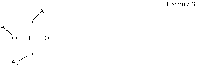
O(P(O[A2])(=O)O[A3])[A1]
